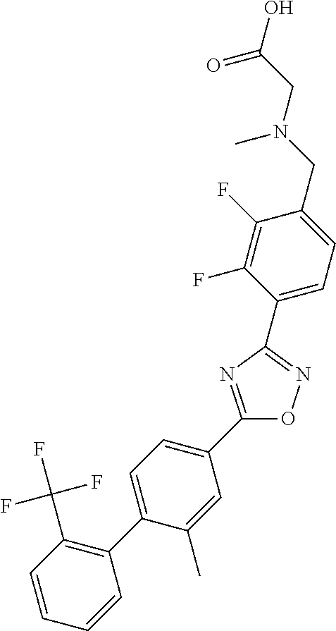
C1(C2=NOC(C3=CC=C(C4=C(C(F)(F)F)C=CC=C4)C(C)=C3)=N2)=CC=C(CN(CC(O)=O)C)C(F)=C1F
